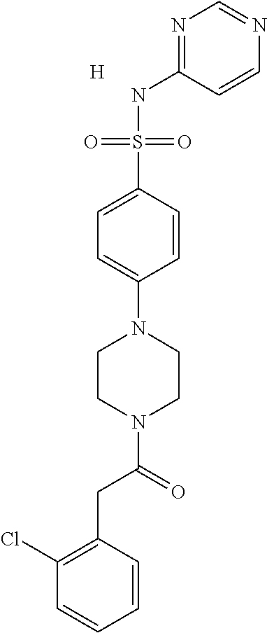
N1=C(NS(C2=CC=C(N3CCN(C(=O)CC4=C(Cl)C=CC=C4)CC3)C=C2)(=O)=O)C=CN=C1.[H]
